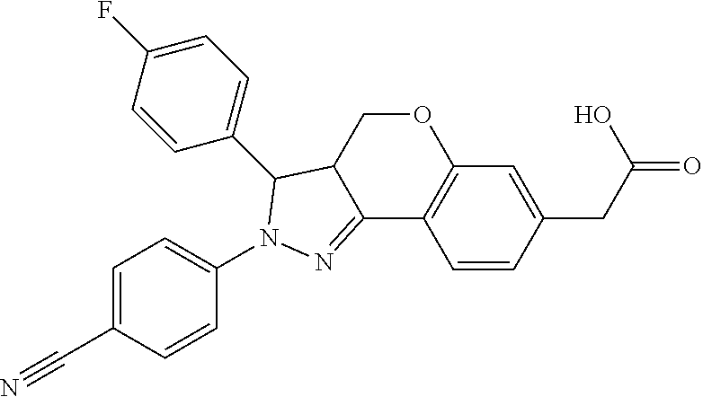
C1=C(C#N)C=CC(N2C(C3=CC=C(F)C=C3)C3COC4=C(C=CC(CC(=O)O)=C4)C3=N2)=C1
